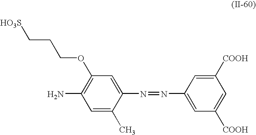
C1=C(C)C(N=NC2=CC([COOH])=CC([COOH])=C2)=CC(OCCC[HO3S])=C1N
